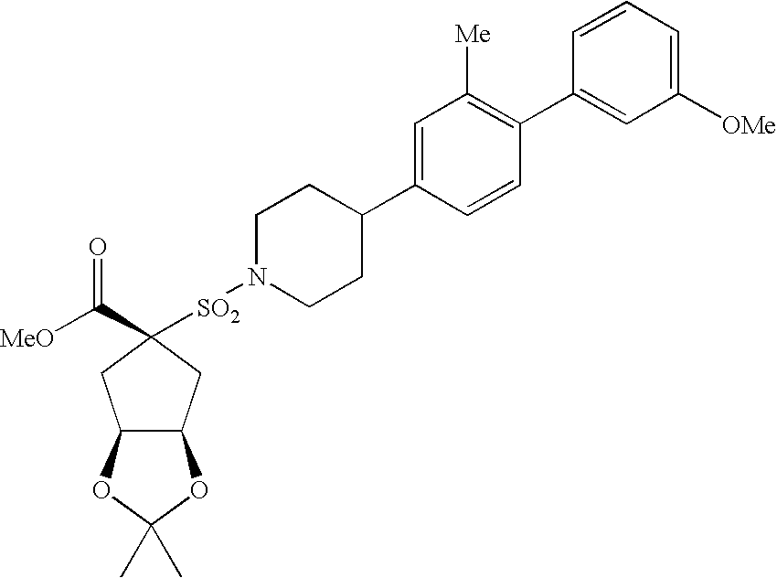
[SO2](N1CCC(C2=CC([Me])=C(C3=CC([OMe])=CC=C3)C=C2)CC1)C1(C([MeO])=O)CC2C(C1)OC(C)(C)O2
